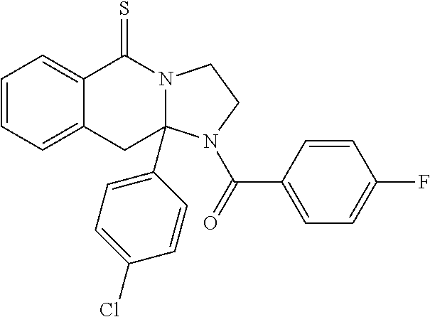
C1=CC=C2C(=C1)C(=S)N1CCN(C(C3=CC=C(F)C=C3)=O)C1(C1=CC=C(Cl)C=C1)C2
